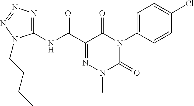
C1(NC(C2=NN(C)C(=O)N(C3=CC=C(Cl)C=C3)C2=O)=O)=NN=NN1CCCC
